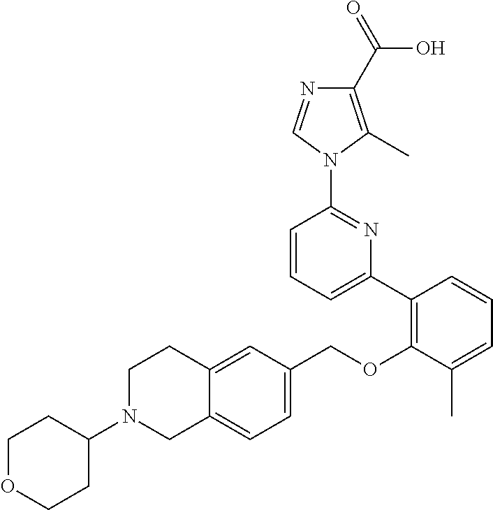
C1N(C2CCOCC2)CC2=CC=C(COC3=C(C4=CC=CC(N5C(C)=C(C(=O)O)N=C5)=N4)C=CC=C3C)C=C2C1
